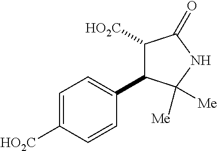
C1([HO2C])C(C2=CC=C([HO2C])C=C2)C([Me])([Me])NC1=O
